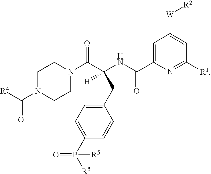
C1=C(C(NC(C(N2CCN(C([R4])=O)CC2)=O)([H])CC2=CC=C(P(=O)([R5])[R5])C=C2)=O)N=C([R1])C=C1[W][R2]
